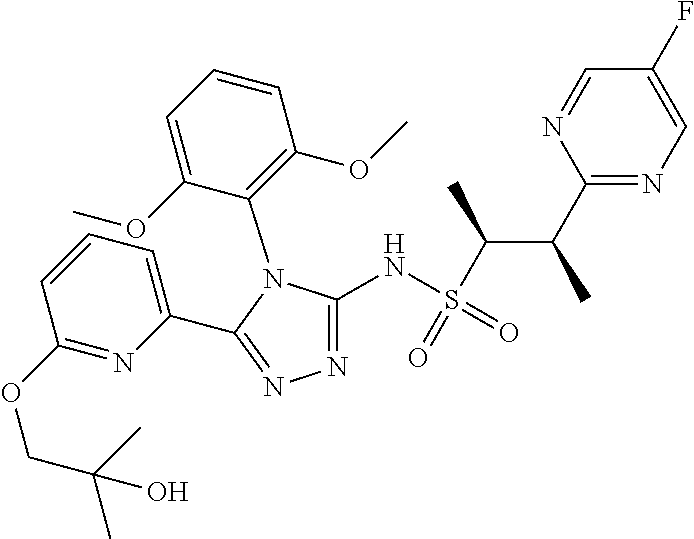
N1=C(NS(C(C(C2=NC=C(F)C=N2)C)C)(=O)=O)N(C2=C(OC)C=CC=C2OC)C(C2=CC=CC(OCC(C)(C)O)=N2)=N1
